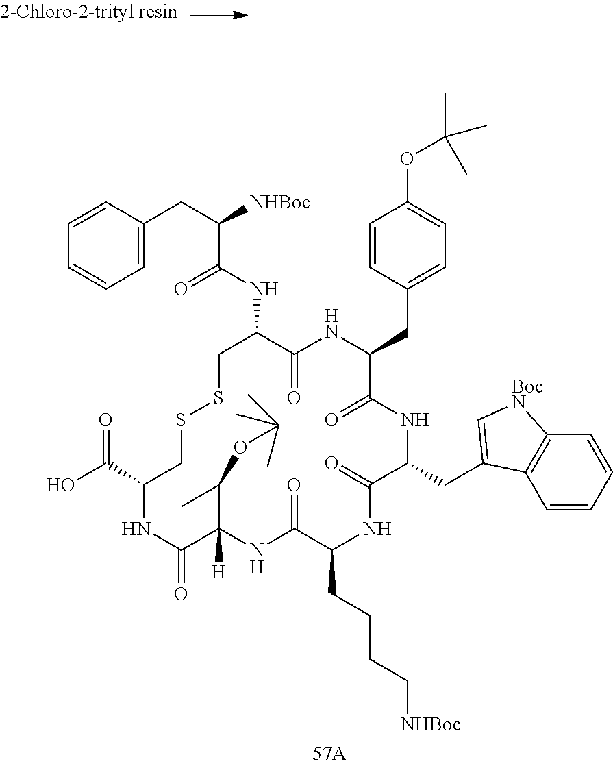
C1C(NC(=O)C(CC2=CC=CC=C2)[NHBoc])C(=O)NC(CC2=CC=C(OC(C)(C)C)C=C2)C(=O)NC(CC2=C[BocN]C3=C2C=CC=C3)C(=O)NC(CCCC[NHBoc])C(=O)NC(C(C)OC(C)(C)C)([H])C(=O)NC(C(O)=O)CSS1
